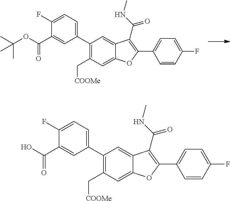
C1(C2=CC=C(F)C(C(=O)OC(C)(C)C)=C2)=C(C[COOMe])C=C2C(=C1)C(C(=O)NC)=C(C1=CC=C(F)C=C1)O2.C1(C2=CC=C(F)C(C(=O)O)=C2)=C(C[COOMe])C=C2C(=C1)C(C(=O)NC)=C(C1=CC=C(F)C=C1)O2
